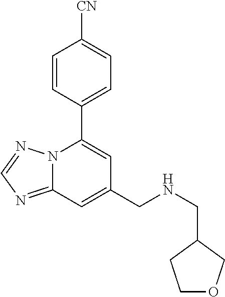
C12=NC=NN1C(C1=CC=C([CN])C=C1)=CC(CNCC1CCOC1)=C2
